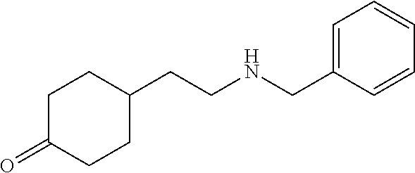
C1(CCNCC2=CC=CC=C2)CCC(=O)CC1
